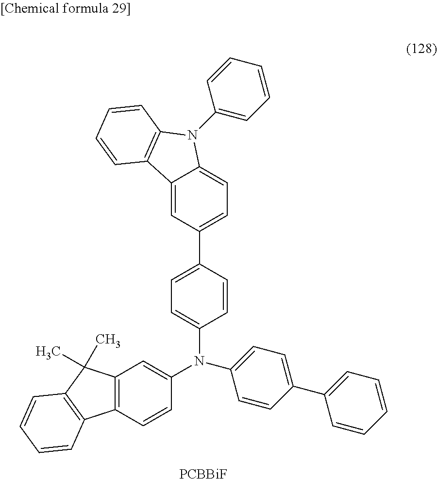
C1=CC(C2=CC=C3C(=C2)C2=C(N3C3=CC=CC=C3)C=CC=C2)=CC=C1N(C1=CC=C(C2=CC=CC=C2)C=C1)C1=CC2=C(C=C1)C1=C(C2(C)C)C=CC=C1.[PCBBiF]
